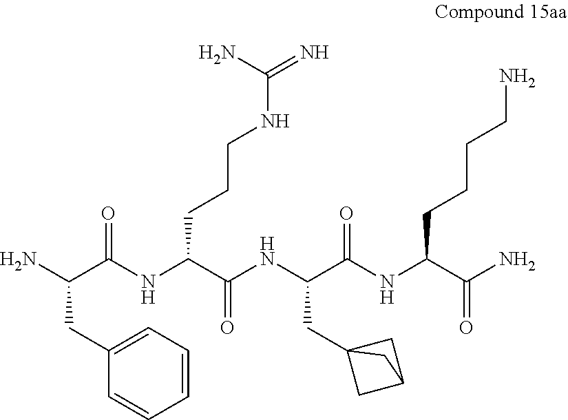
NC(C(NC(C(NC(C(NC(C(N)=O)CCCCN)=O)CC12CC(C1)C2)=O)CCCNC(=N)N)=O)CC1=CC=CC=C1
